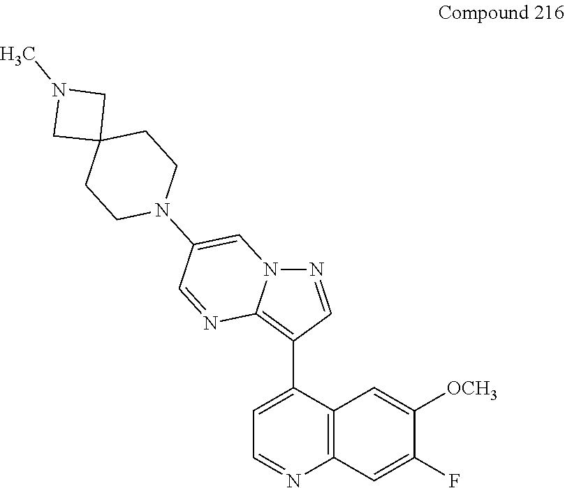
C1=C(C2=C3N(N=C2)C=C(N2CCC4(CC2)CN(C)C4)C=N3)C2=C(N=C1)C=C(F)C([OCH3])=C2
